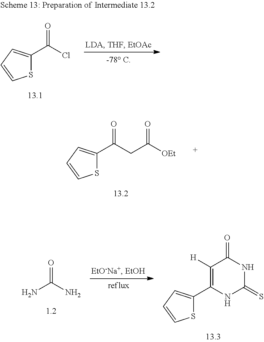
S1C(C(CC([OEt])=O)=O)=CC=C1.NC(N)=O.S1C(C2=C([H])C(=O)NC(=S)N2)=CC=C1.S1C(C(Cl)=O)=CC=C1
